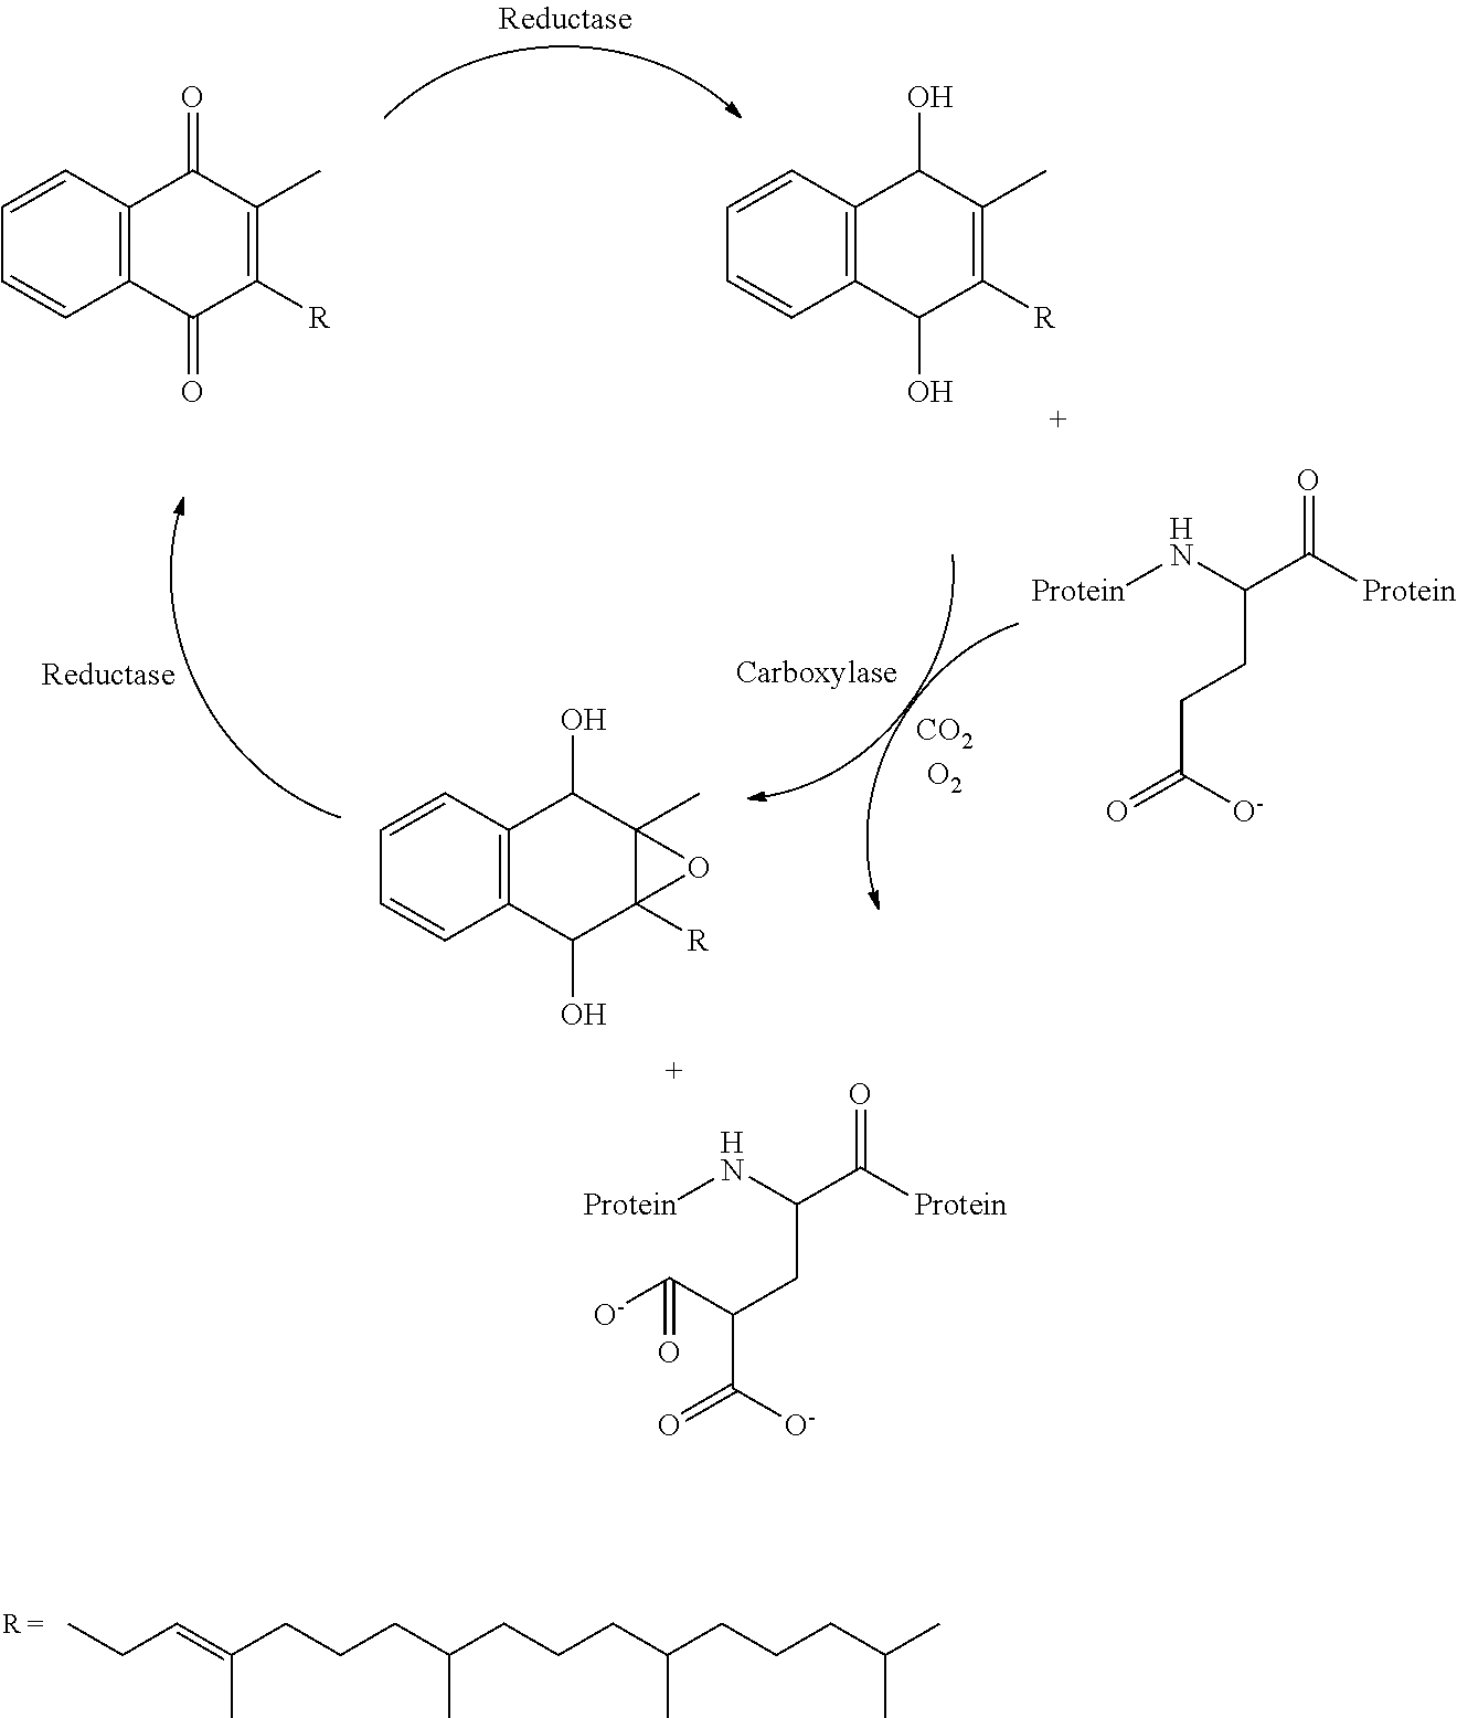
C1=CC=CC2=C1C(=O)C(C)=C([R])C2=O.C1=CC=CC2=C1C(O)C(C)=C([R])C2O.[Protein]NC(C([Protein])=O)CCC(=O)[O-].C1=CC=CC2=C1C(O)C1(C)C([R])(C2O)O1.[Protein]NC(C([Protein])=O)CC(C(=O)[O-])C([O-])=O.CCC=C(CCCC(CCCC(CCCC(C)C)C)C)C
